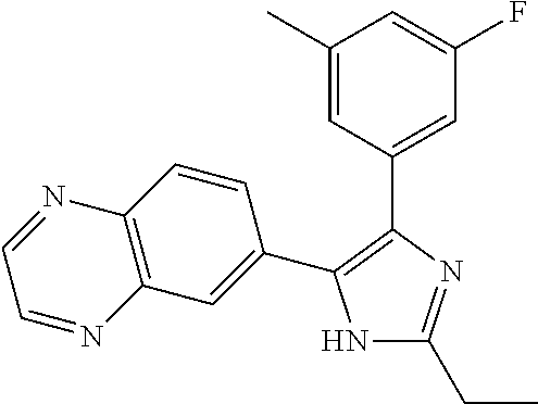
N1C(CC)=NC(C2=CC(F)=CC(C)=C2)=C1C1=CC2=C(C=C1)N=CC=N2
